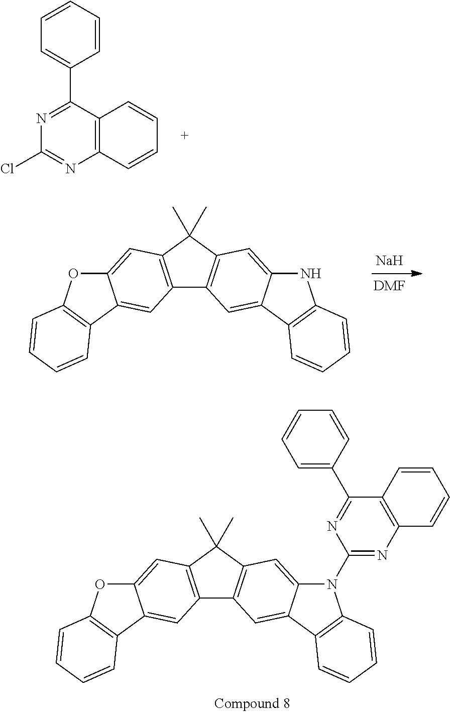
C12=C(C(C3=CC=CC=C3)=NC(Cl)=N1)C=CC=C2.C12=C(C(C)(C)C3=C1C=C1C(=C3)NC3=C1C=CC=C3)C=C1C(=C2)C2=C(O1)C=CC=C2.[Na].[DMF].C12=C(C(C)(C)C3=C1C=C1C(=C3)N(C3=NC4=C(C(C5=CC=CC=C5)=N3)C=CC=C4)C3=C1C=CC=C3)C=C1C(=C2)C2=C(O1)C=CC=C2
